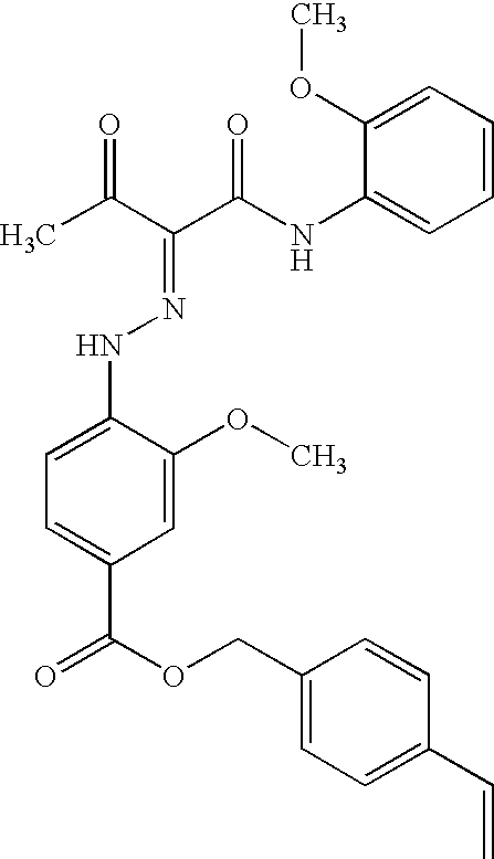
C1=C(NN=C(C(NC2=CC=CC=C2OC)=O)C(C)=O)C(OC)=CC(C(=O)OCC2=CC=C(C=C)C=C2)=C1
